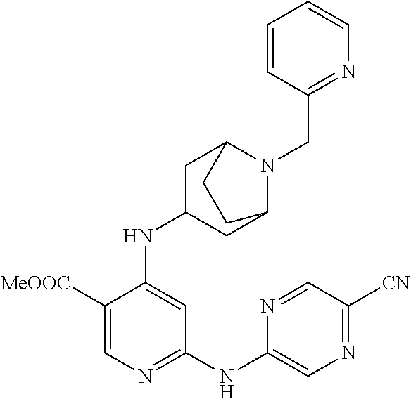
C1C(NC2=CC(NC3=CN=C([CN])C=N3)=NC=C2[MeOOC])CC2N(CC3=NC=CC=C3)C1CC2
